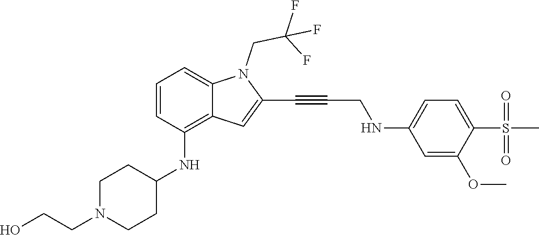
C(C#CC1=CC2=C(NC3CCN(CCO)CC3)C=CC=C2N1CC(F)(F)F)NC1=CC=C(S(C)(=O)=O)C(OC)=C1
